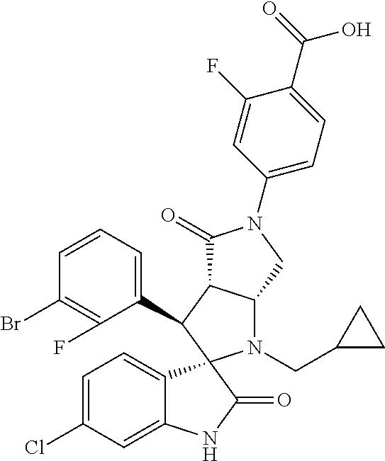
C1(C2C3C(N(CC4CC4)C24C2=CC=C(Cl)C=C2NC4=O)CN(C2=CC=C(C(=O)O)C(F)=C2)C3=O)=CC=CC(Br)=C1F
